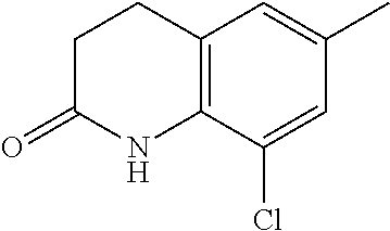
C1CC(=O)NC2=C1C=C(C)C=C2Cl
